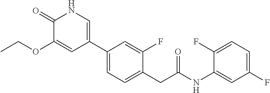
C1(F)=CC=C(F)C=C1NC(CC1=CC=C(C2=CNC(=O)C(OCC)=C2)C=C1F)=O
